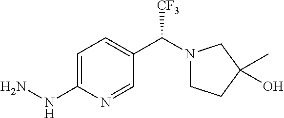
C1=C(NN)N=CC(C(N2CCC(C)(O)C2)[CF3])=C1
